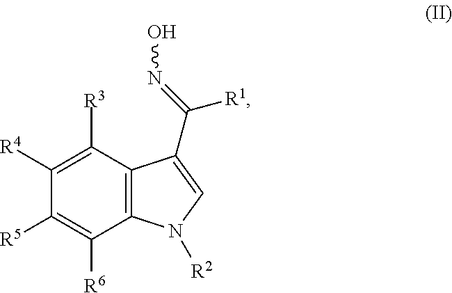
C1([R3])=C([R4])C([R5])=C([R6])C2=C1C(C(=NO)[R1])=CN2[R2]
